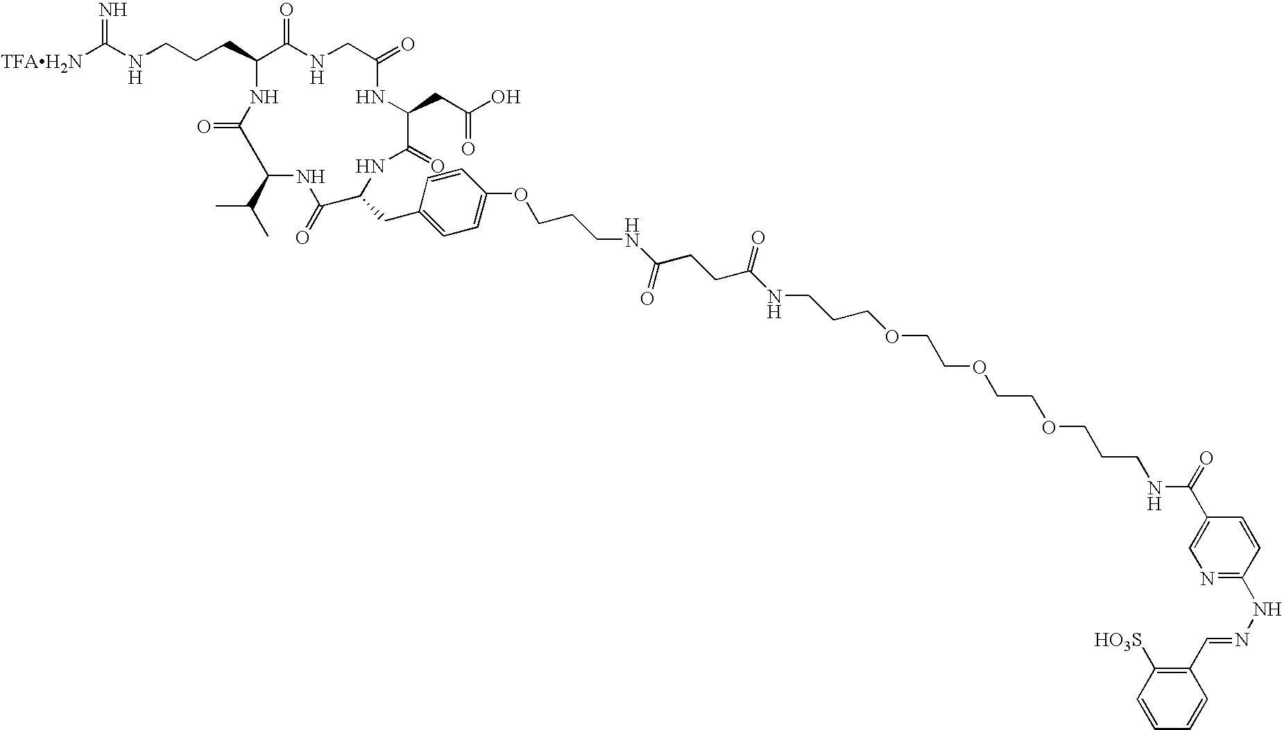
[TFAH2N]C(NCCCC1C(=O)NCC(=O)NC(CC(O)=O)C(=O)NC(CC2=CC=C(OCCCNC(CCC(NCCCOCCOCCOCCCNC(C3=CN=C(NN=CC4=C([HO3S])C=CC=C4)C=C3)=O)=O)=O)C=C2)C(=O)NC(C(C)C)C(=O)N1)=N
